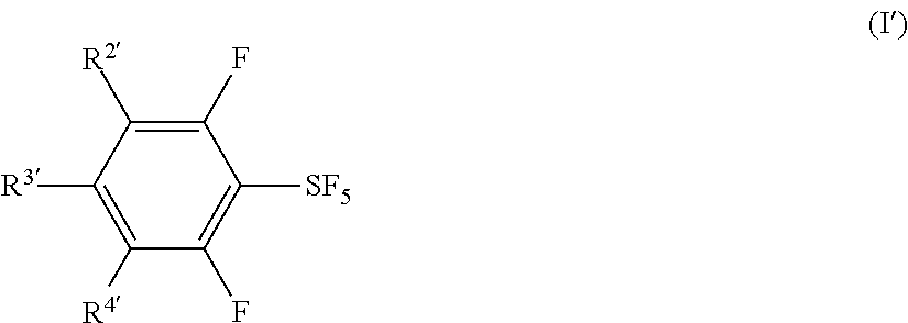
C1([SF5])=C(F)C([R4])=C([R3])C([R2])=C1F
